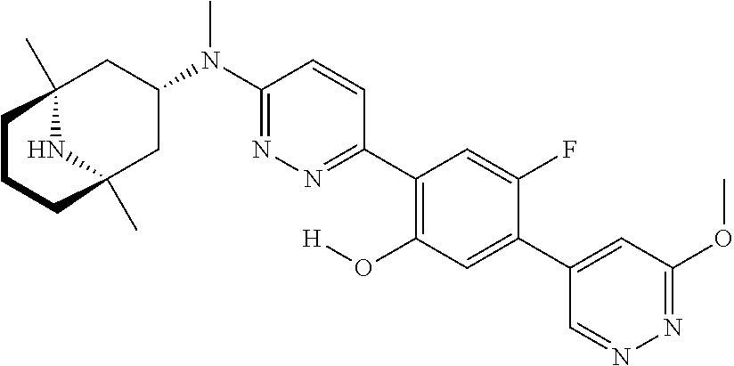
C12(C)NC(C)(CC(N(C3=NN=C(C4=C(O[H])C=C(C5=CC(OC)=NN=C5)C(F)=C4)C=C3)C)C1)CCC2
